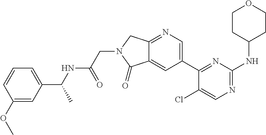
C1(Cl)=CN=C(NC2CCOCC2)N=C1C1=CN=C2C(=C1)C(=O)N(CC(NC(C1=CC=CC(OC)=C1)C)=O)C2
